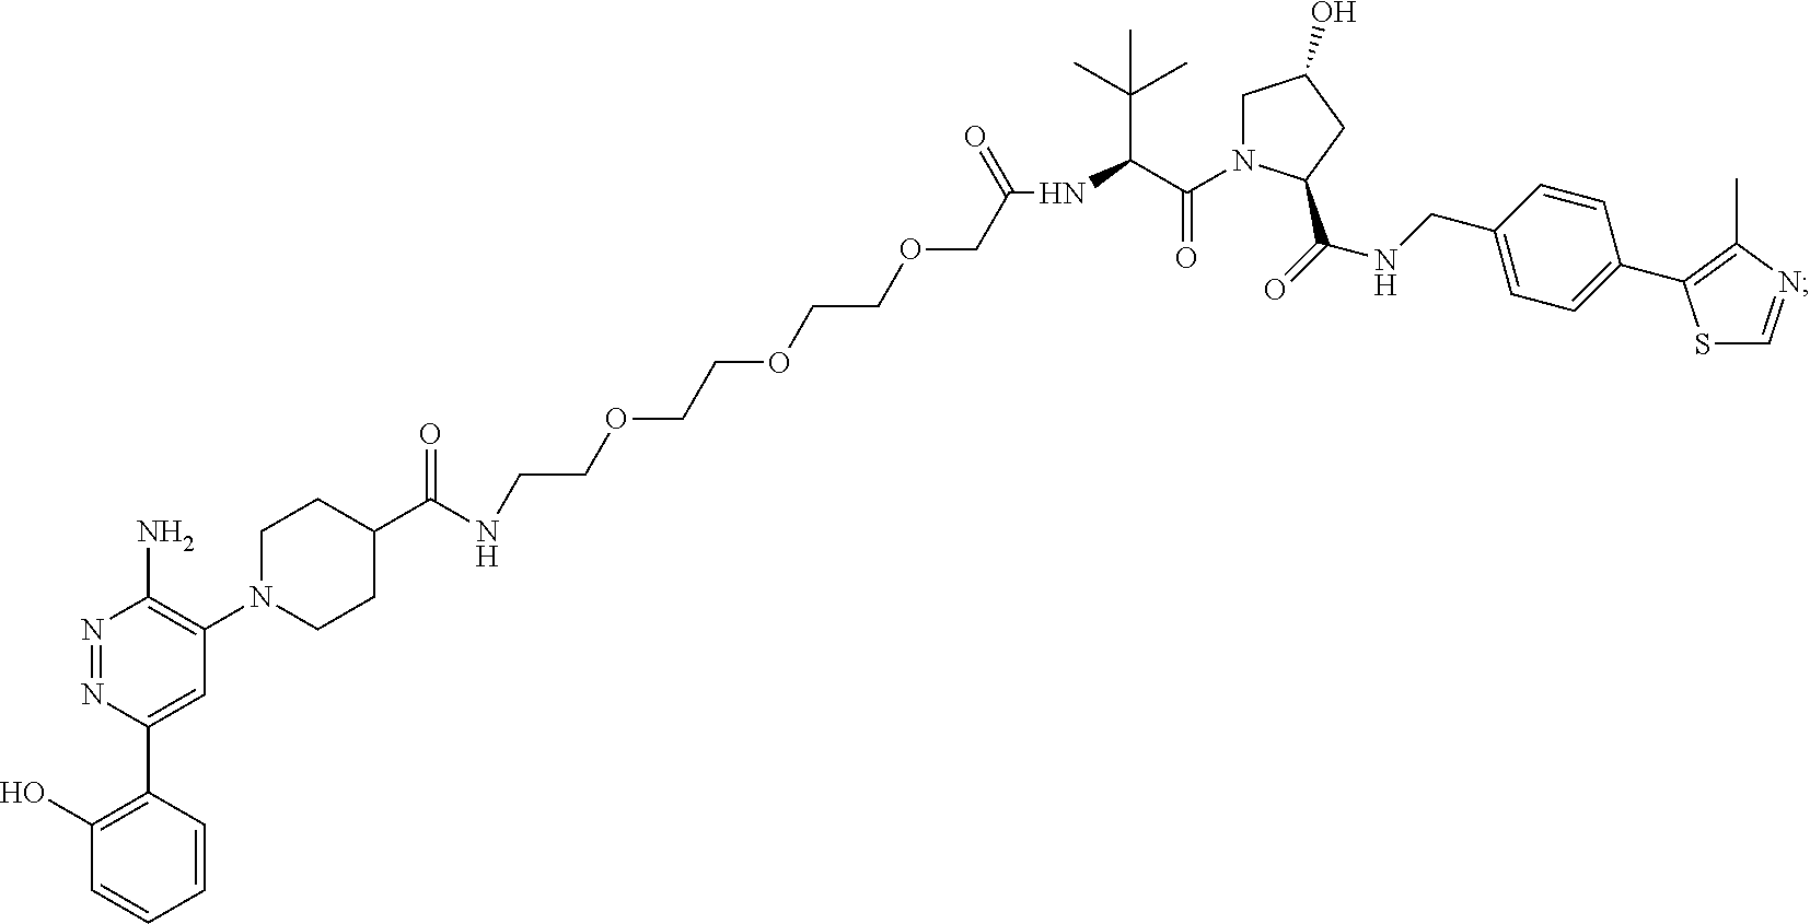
C1(C(=O)NCCOCCOCCOCC(NC(C(N2CC(O)CC2C(=O)NCC2=CC=C(C3=C(C)N=CS3)C=C2)=O)C(C)(C)C)=O)CCN(C2=C(N)N=NC(C3=C(O)C=CC=C3)=C2)CC1
